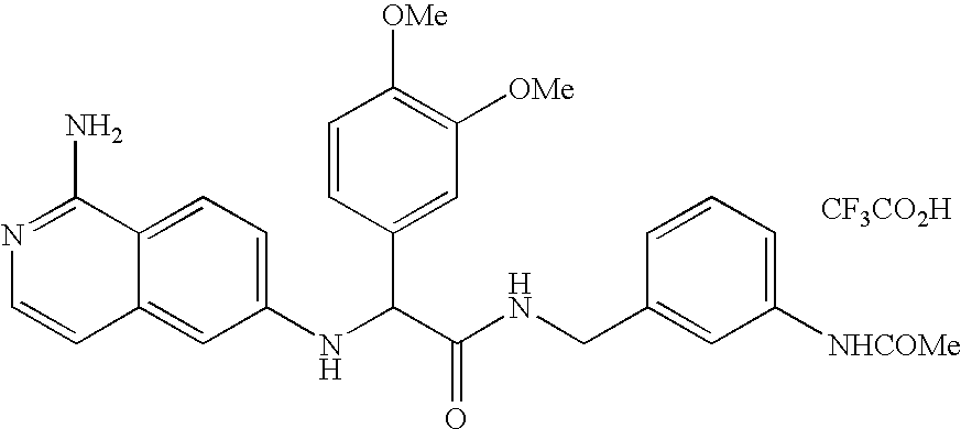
C12=CC(NC(C3=CC([OMe])=C([OMe])C=C3)C(=O)NCC3=CC([NHCOMe])=CC=C3)=CC=C1C(N)=NC=C2.[CF3CO2H]
